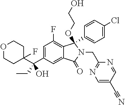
O1CCC(C(C2=CC(F)=C3C(=C2)C(=O)N(CC2=NC=C(C#N)C=N2)C3(C2=CC=C(Cl)C=C2)OCCO)(CC)O)(F)CC1
